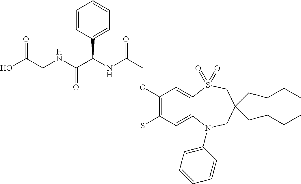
C1(SC)=C(OCC(NC(C(NCC(O)=O)=O)C2=CC=CC=C2)=O)C=C2C(=C1)N(C1=CC=CC=C1)CC(CCCC)(CCCC)CS2(=O)=O
